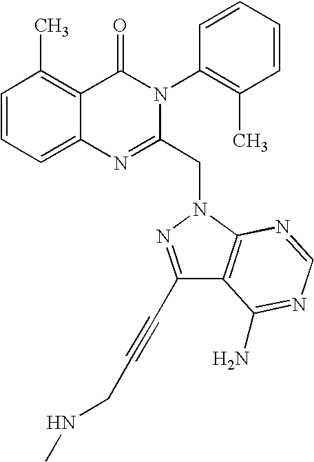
C1=CC=C2C(=C1C)C(=O)N(C1=C(C)C=CC=C1)C(CN1N=C(C#CCNC)C3=C1N=CN=C3N)=N2
